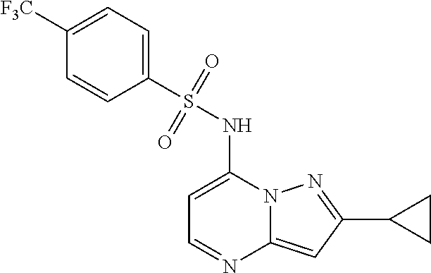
C1=C(NS(C2=CC=C([F3C])C=C2)(=O)=O)N2C(=CC(C3CC3)=N2)N=C1
